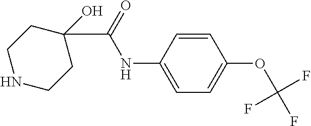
C1NCCC(O)(C(=O)NC2=CC=C(OC(F)(F)F)C=C2)C1
